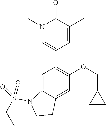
C1=C2C(=CC(OCC3CC3)=C1C1=CN(C)C(=O)C(C)=C1)CCN2S(=O)(=O)CC
